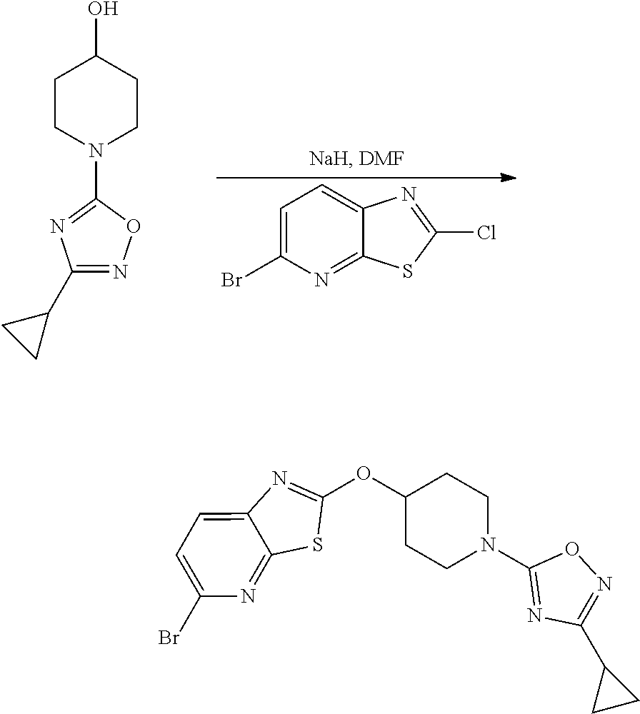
C1CN(C2=NC(C3CC3)=NO2)CCC1O.C1=C(Br)N=C2C(=C1)N=C(Cl)S2.C1CN(C2=NC(C3CC3)=NO2)CCC1OC1=NC2=CC=C(Br)N=C2S1
